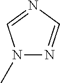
N1(C)N=CN=C1
